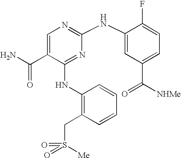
N(C1=NC(NC2=CC(C([NHMe])=O)=CC=C2F)=NC=C1C(N)=O)C1=C(CS(=O)(=O)[Me])C=CC=C1
